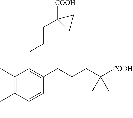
C1(C)=C(C)C(C)=CC(CCCC([COOH])(C)C)=C1CCCC1([COOH])CC1
